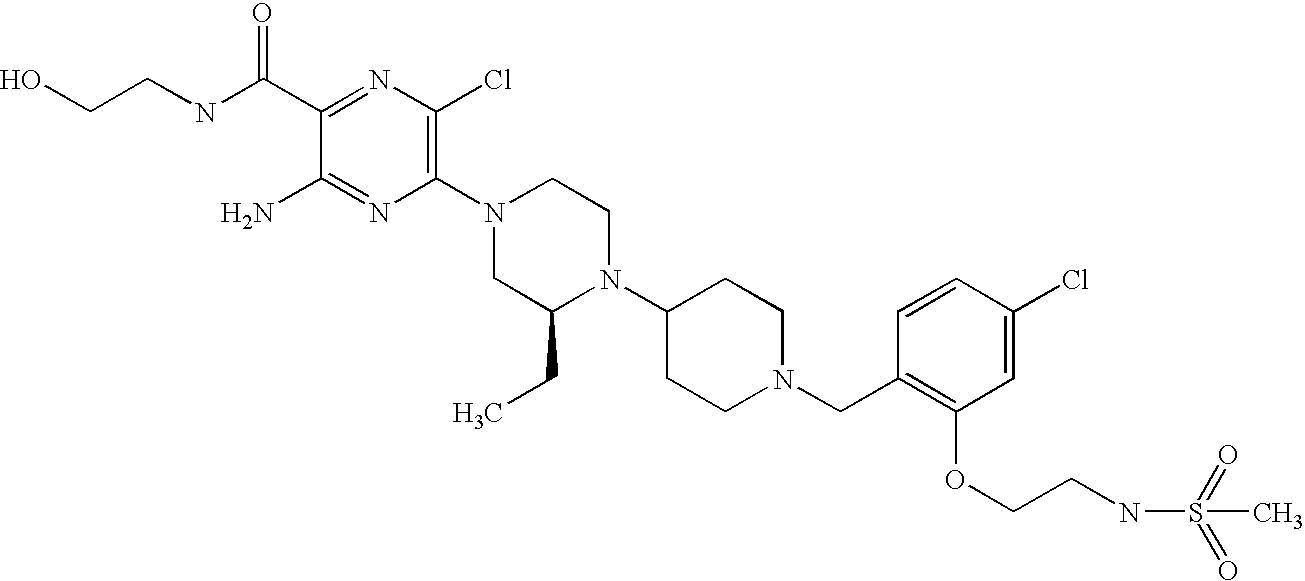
C1(C(NCCO)=O)=NC(Cl)=C(N2CC(CC)N(C3CCN(CC4=C(OCCNS(=O)(=O)C)C=C(Cl)C=C4)CC3)CC2)N=C1N
